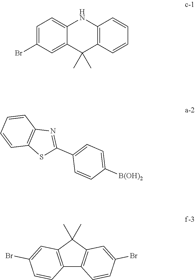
C1=C(Br)C=C2C(=C1)NC1=C(C2(C)C)C=CC=C1.C12=C(C(C)(C)C3=C1C=CC(Br)=C3)C=C(Br)C=C2.C1(C2=NC3=C(S2)C=CC=C3)=CC=C([B(OH)2])C=C1
